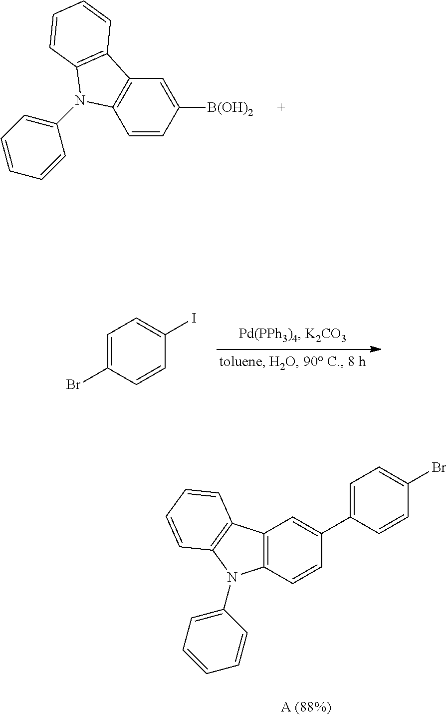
C1=CC([B(OH)2])=CC2=C1N(C1=CC=CC=C1)C1=C2C=CC=C1.C1=C(Br)C=CC(I)=C1.C12=C(C=CC(C3=CC=C(Br)C=C3)=C1)N(C1=CC=CC=C1)C1=C2C=CC=C1
